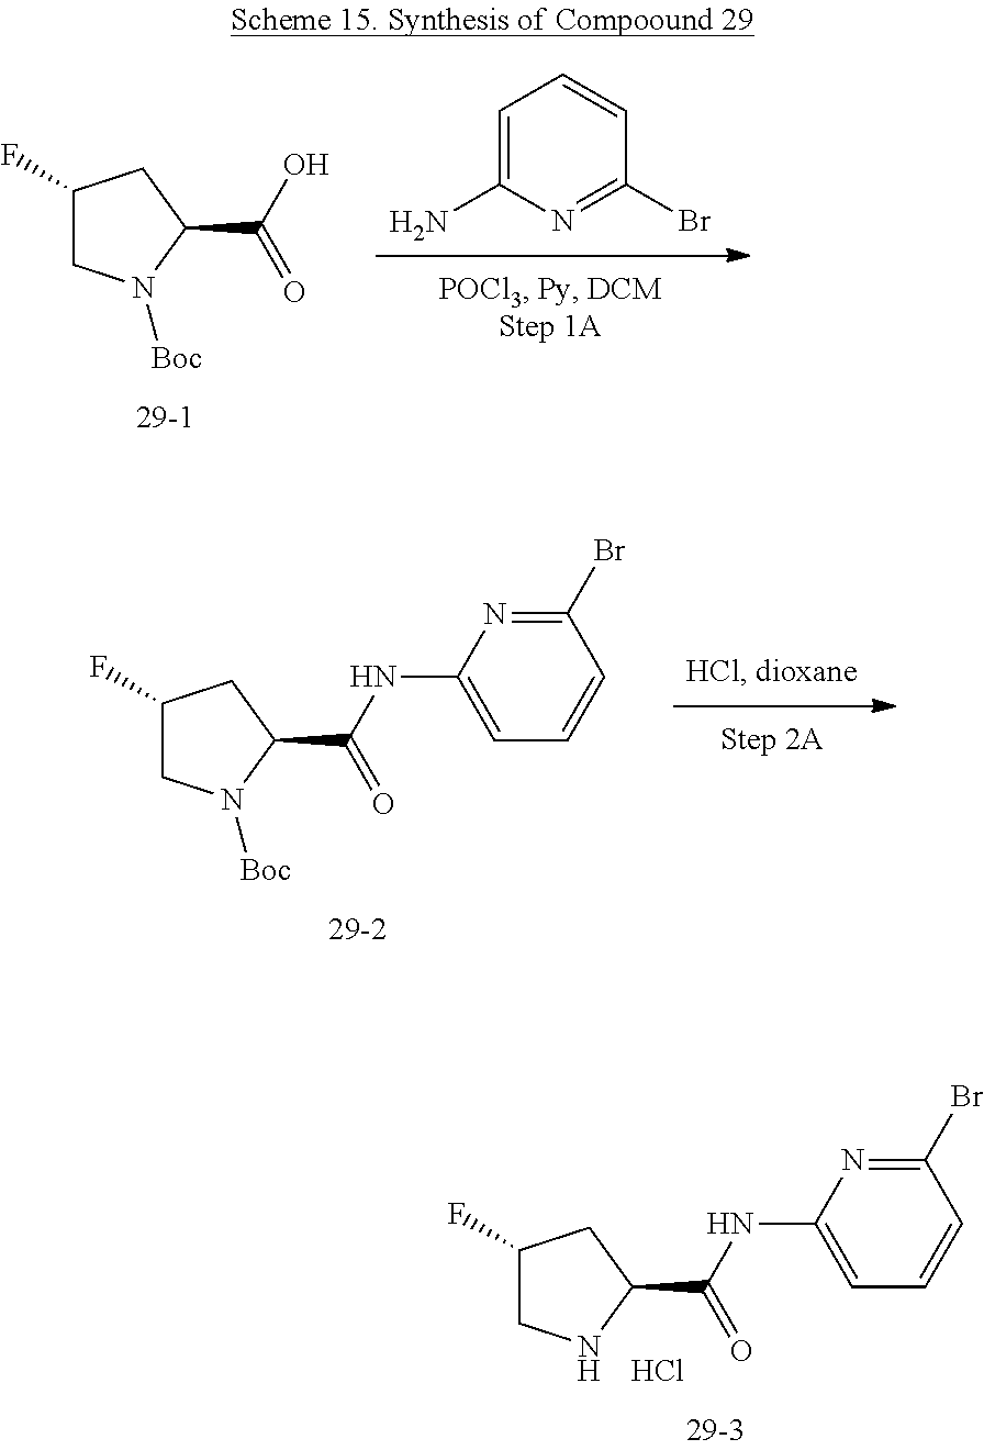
C1=C(N)N=C(Br)C=C1.C1(F)CN([Boc])C(C(=O)O)C1.C1(F)CN([Boc])C(C(=O)NC2=CC=CC(Br)=N2)C1.C1(F)CNC(C(=O)NC2=CC=CC(Br)=N2)C1.Cl
